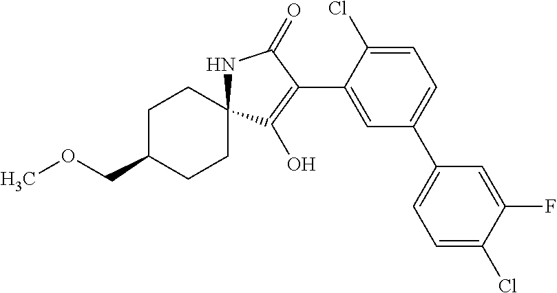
C1C(COC)CCC2(C1)NC(=O)C(C1=CC(C3=CC=C(Cl)C(F)=C3)=CC=C1Cl)=C2O
